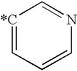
[*C]1=CC=CN=C1
